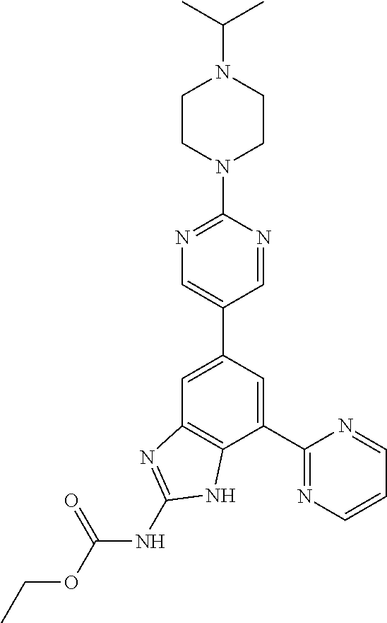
C1(C2=NC=CC=N2)=CC(C2=CN=C(N3CCN(C(C)C)CC3)N=C2)=CC2=C1NC(NC(OCC)=O)=N2
